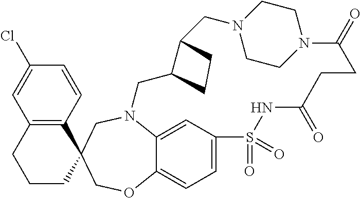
N12C3=CC(=CC=C3OCC3(C4=C(C=C(Cl)C=C4)CCC3)C1)S(=O)(=O)NC(=O)CCC(=O)N1CCN(CC3C(C2)CC3)CC1
